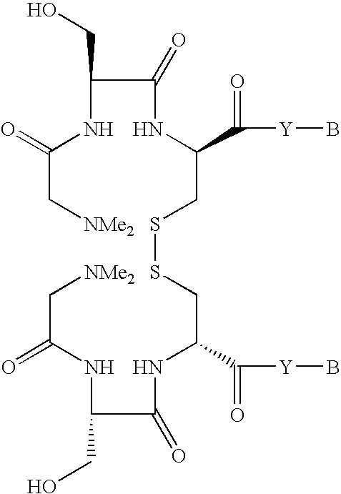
C(NC(=O)C[NMe2])(C(NC(CSSCC(NC(C(NC(C[NMe2])=O)CO)=O)C([Y]B)=O)C([Y]B)=O)=O)CO
